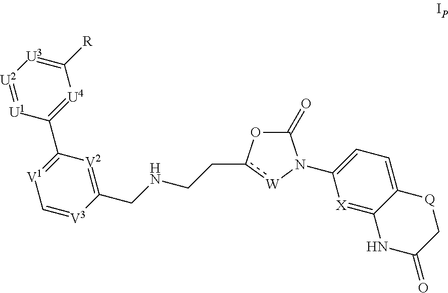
C1(CNCCc2[W]N(C3=CC=C4C(=[X]3)NC(=O)C[Q]4)C(=O)O2)=[V2]C(C2=[U4]C([R])=[U3][U2]=[U1]2)=[V1]C=[V3]1
